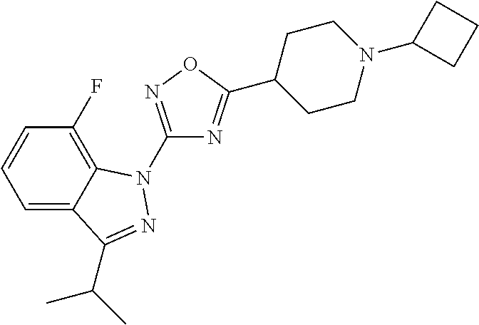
C1(F)=C2C(=CC=C1)C(C(C)C)=NN2C1=NOC(C2CCN(C3CCC3)CC2)=N1
